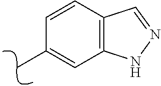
C12=C(C=CC(C)=C1)C=NN2
